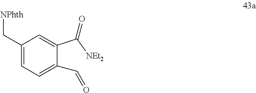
C1(C[NPhth])=CC=C(C=O)C(C([NEt2])=O)=C1
